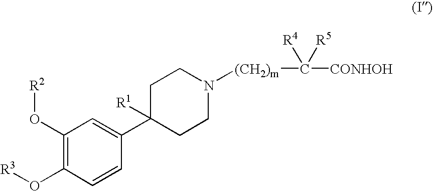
C1(O[R2])=C(O[R3])C=CC(C2([R1])CCN([(CH2)m]C([CONHOH])([R4])[R5])CC2)=C1
